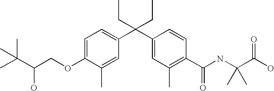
C1=C(C)C(OCC(C(C)(C)C)O)=CC=C1C(C1=CC(C)=C(C(NC(C(O)=O)(C)C)=O)C=C1)(CC)CC
